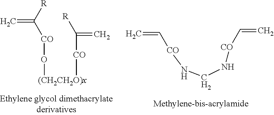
[R]C([CO]O[(CH2CH2O)x][CO]C([R])=C)=C.C=C[CO]NCN[CO]C=C
